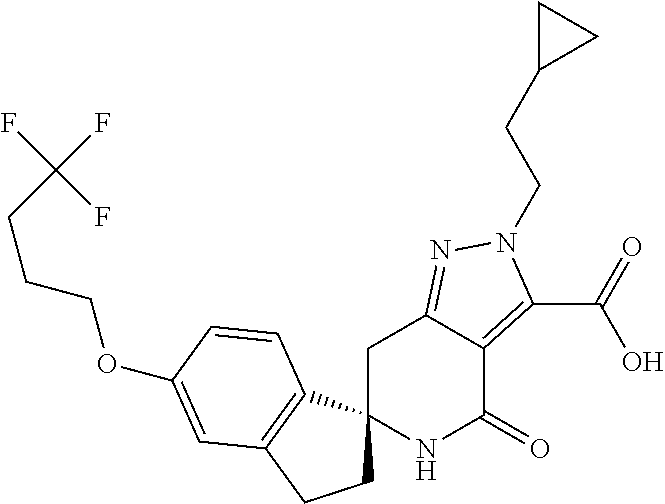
C1C2(C3=C(C1)C=C(OCCCC(F)(F)F)C=C3)NC(=O)C1=C(C(=O)O)N(CCC3CC3)N=C1C2
